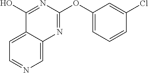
C1=C2C(=CN=C1)N=C(OC1=CC=CC(Cl)=C1)N=C2O
